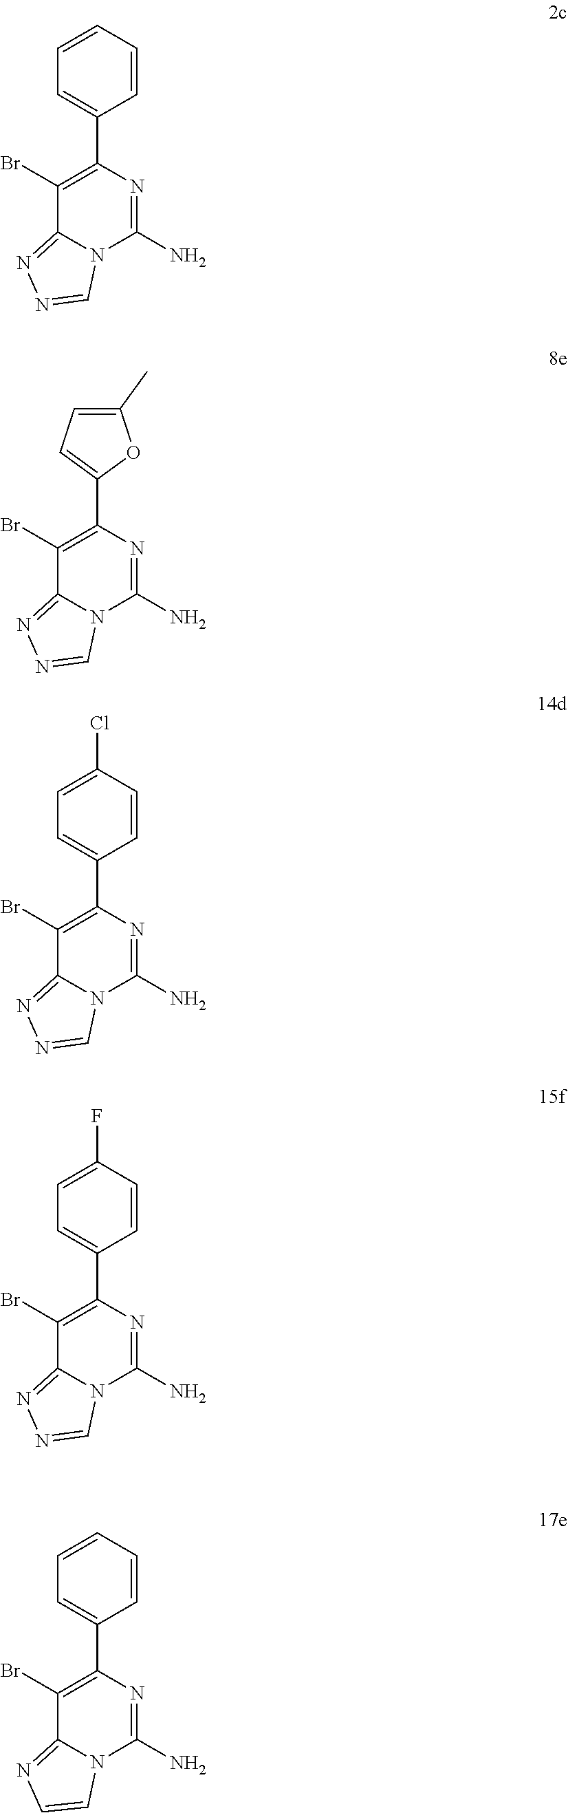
C1=C(C2=C(Br)C3=NN=CN3C(N)=N2)C=CC=C1.C1(C2=CC=C(C)O2)=C(Br)C2=NN=CN2C(N)=N1.C1=C(C2=C(Br)C3=NN=CN3C(N)=N2)C=CC(Cl)=C1.C1=C(C2=C(Br)C3=NN=CN3C(N)=N2)C=CC(F)=C1.C1=C(C2=C(Br)C3=NC=CN3C(N)=N2)C=CC=C1
